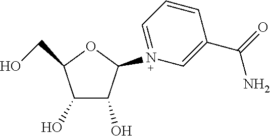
C1(O)C(O)C(N2=CC=CC(C(=O)N)=C2)OC1CO
